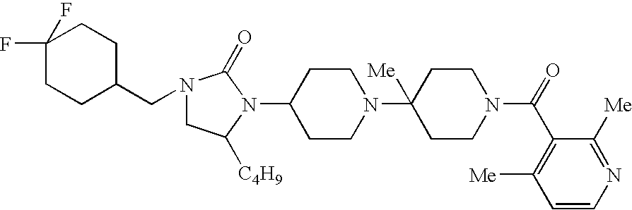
C1(F)(F)CCC(CN2CC([C4H9])N(C3CCN(C4([Me])CCN(C(=O)C5=C([Me])C=CN=C5[Me])CC4)CC3)C2=O)CC1
